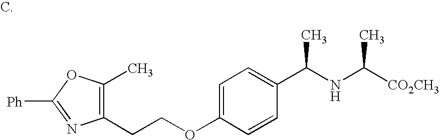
C1(CCOC2=CC=C(C(NC([CO2CH3])C)C)C=C2)=C(C)OC([Ph])=N1
